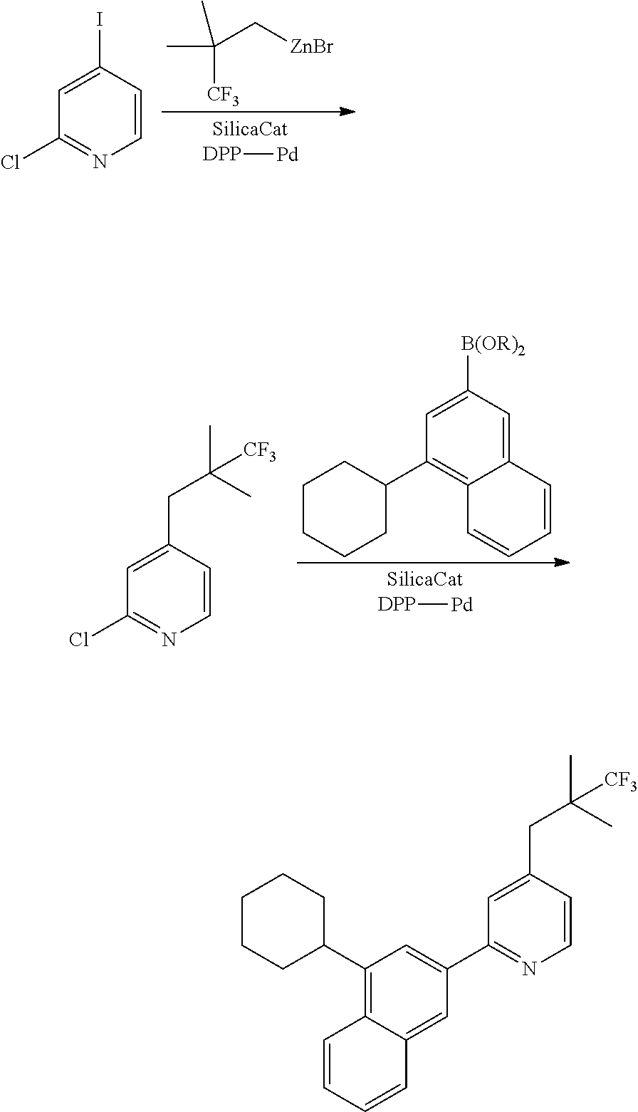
[CF3]C(C)(C[ZnBr])C.C1(I)=CC(Cl)=NC=C1.[DPP][Pd].[B(OR)2]C1=CC(C2CCCCC2)=C2C(=C1)C=CC=C2.C1(CC(C)(C)[CF3])=CC(Cl)=NC=C1.[DPP][Pd].CC(CC1=CC(C2=CC(C3CCCCC3)=C3C(=C2)C=CC=C3)=NC=C1)(C)[CF3]
